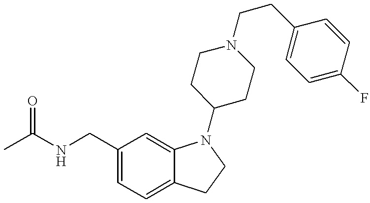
C1(CNC(C)=O)=CC=C2C(=C1)N(C1CCN(CCC3=CC=C(F)C=C3)CC1)CC2
